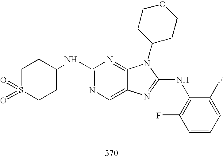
C1(NC2CCS(=O)(=O)CC2)=NC=C2C(=N1)N(C1CCOCC1)C(NC1=C(F)C=CC=C1F)=N2
